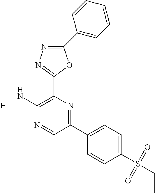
C1(C2=CC=CC=C2)=NN=C(C2=C(N)N=CC(C3=CC=C(S(CC)(=O)=O)C=C3)=N2)O1.[H]
